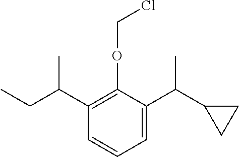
C1(C(CC)C)=C(OCCl)C(C(C2CC2)C)=CC=C1
